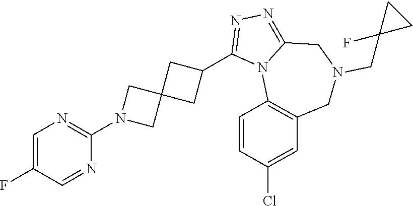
C1(F)=CN=C(N2CC3(C2)CC(C2=NN=C4N2C2=C(CN(CC5(F)CC5)C4)C=C(Cl)C=C2)C3)N=C1
